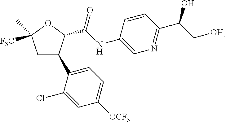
O1C([F3C])(C)CC(C2=CC=C([OCF3])C=C2Cl)C1C(=O)NC1=CN=C(C(C[OH])O)C=C1
